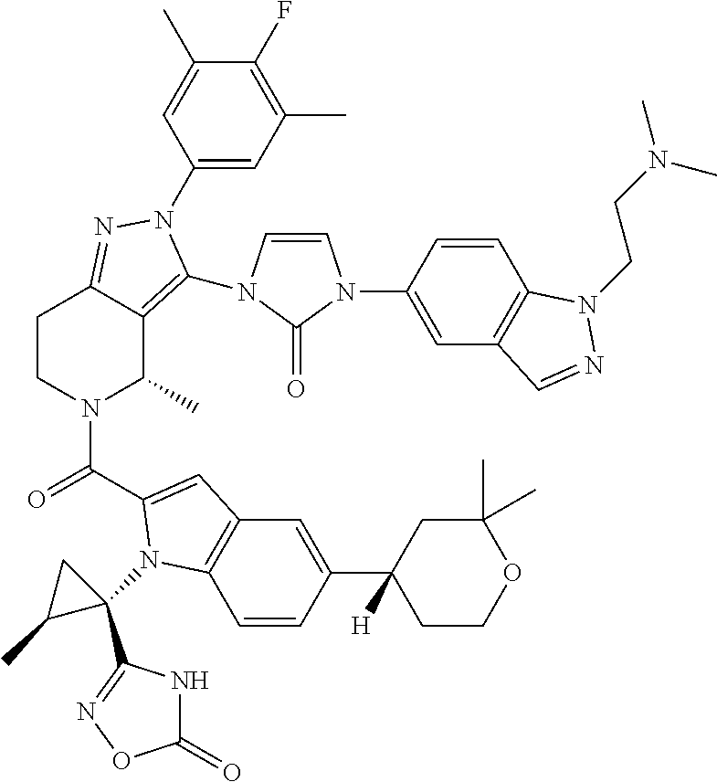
C1(N2C(N3C=CN(C4=CC5=C(C=C4)N(CCN(C)C)N=C5)C3=O)=C3C(C)N(C(=O)C4=CC5=C(C=CC(C6([H])CCOC(C)(C)C6)=C5)N4C4(C5=NOC(=O)N5)CC4C)CCC3=N2)=CC(C)=C(F)C(C)=C1
